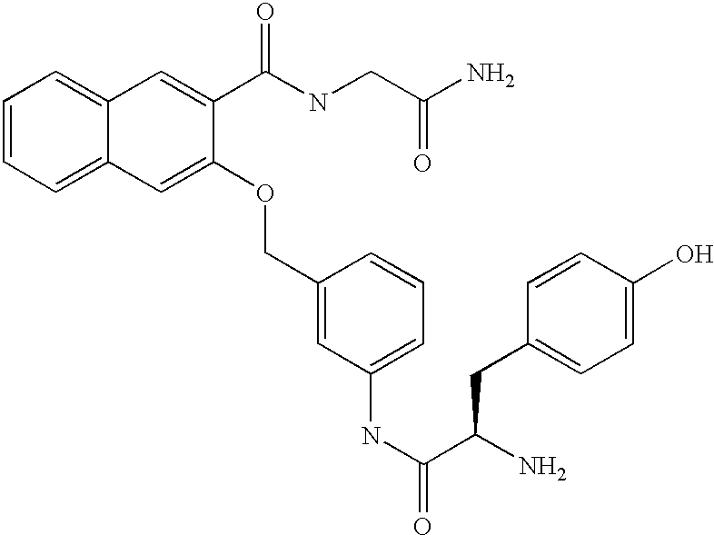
C1=CC=C2C(=C1)C=C(C(NCC(N)=O)=O)C(OCC1=CC(NC(=O)C(N)CC3=CC=C(O)C=C3)=CC=C1)=C2
